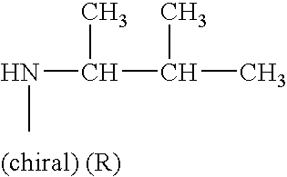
N(C)C(C)C(C)C
